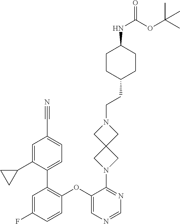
C1=C(F)C=CC(OC2=CN=CN=C2N2CC3(C2)CN(CCC2CCC(NC(=O)OC(C)(C)C)CC2)C3)=C1C1=CC=C(C#N)C=C1C1CC1
